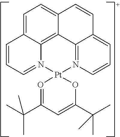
C1=C2C3=C4C(=C1)C=CC1=CC=CN(=C41)[Pt]1(N3=CC=C2)O=C(C(C)(C)C)C=C(C(C)(C)C)O1
